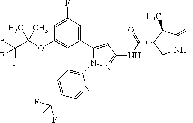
N1C(=O)C(C)C(C(NC2=NN(C3=CC=C(C(F)(F)F)C=N3)C(C3=CC(F)=CC(OC(C(F)(F)F)(C)C)=C3)=C2)=O)C1
